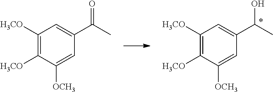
C1([H3CO])=C([H3CO])C([OCH3])=CC(C(C)O)=C1.C1([H3CO])=C([H3CO])C([OCH3])=CC(C(C)=O)=C1
